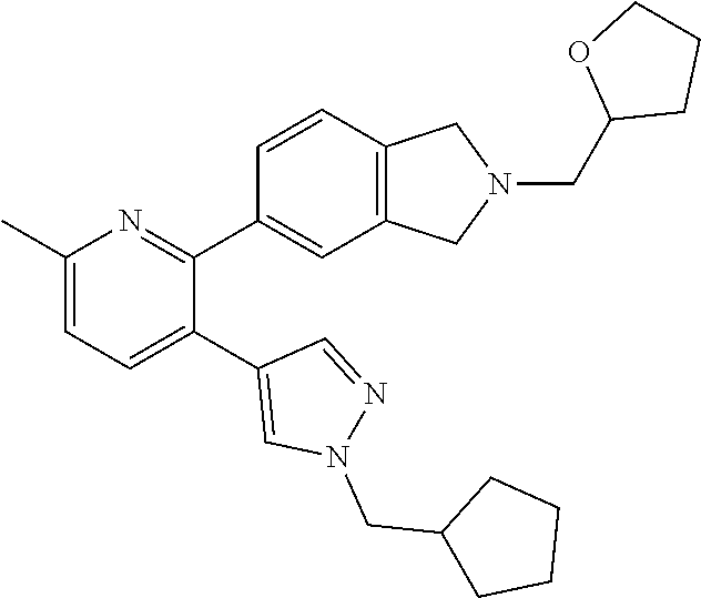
C1(C)=CC=C(C2=CN(CC3CCCC3)N=C2)C(C2=CC3=C(C=C2)CN(CC2CCCO2)C3)=N1
